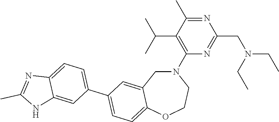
N1=C(C)C(C(C)C)=C(N2CC3=CC(C4=CC=C5C(=C4)NC(C)=N5)=CC=C3OCC2)N=C1CN(CC)CC
